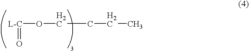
[L-C](OCCCC)=O
